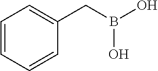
C1=CC=CC(CB(O)O)=C1
